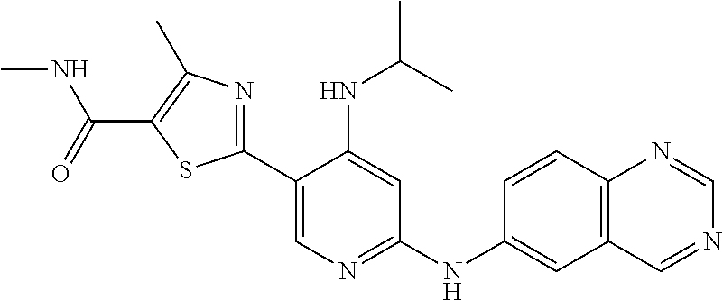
CNC(=O)C1=C(C)N=C(C2=CN=C(NC3=CC4=C(C=C3)N=CN=C4)C=C2NC(C)C)S1
